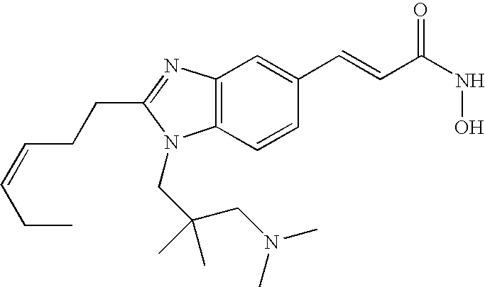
C12=C(C=CC(C=CC(=O)NO)=C1)N(CC(CN(C)C)(C)C)C(CCC=CCC)=N2
